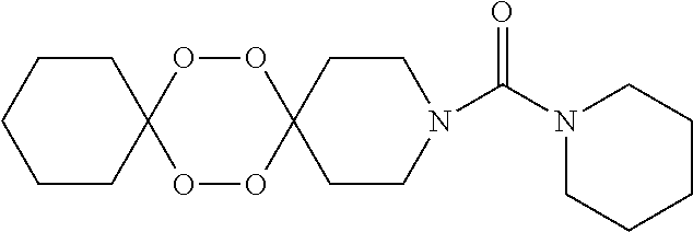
C1CC2(CCN1C(N1CCCCC1)=O)OOC1(OO2)CCCCC1
